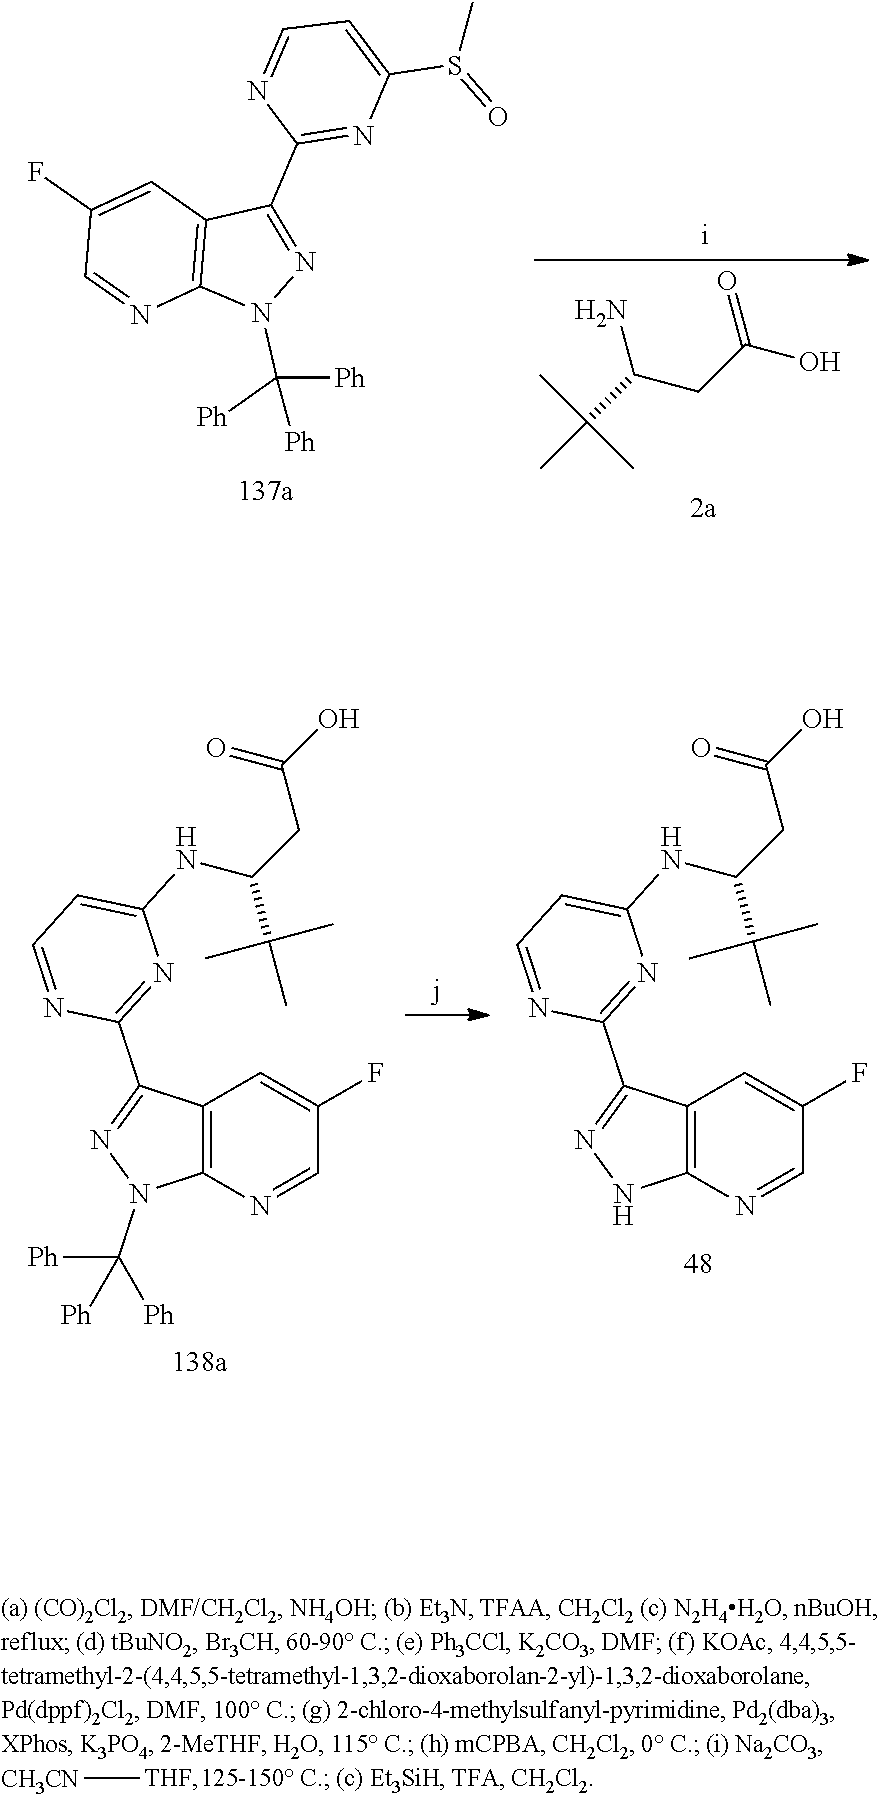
C1(F)=CC2=C(N=C1)N(C([Ph])([Ph])[Ph])N=C2C1=NC(S(C)=O)=CC=N1.NC(CC(=O)O)C(C)(C)C.[CH3CN][THF].C12=C(N=CC(F)=C1)N(C([Ph])([Ph])[Ph])N=C2C1=NC(NC(CC(O)=O)C(C)(C)C)=CC=N1.C12=C(N=CC(F)=C1)NN=C2C1=NC(NC(CC(O)=O)C(C)(C)C)=CC=N1
